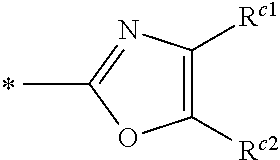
C1([Rc2])=C([Rc1])N=C(C)O1
